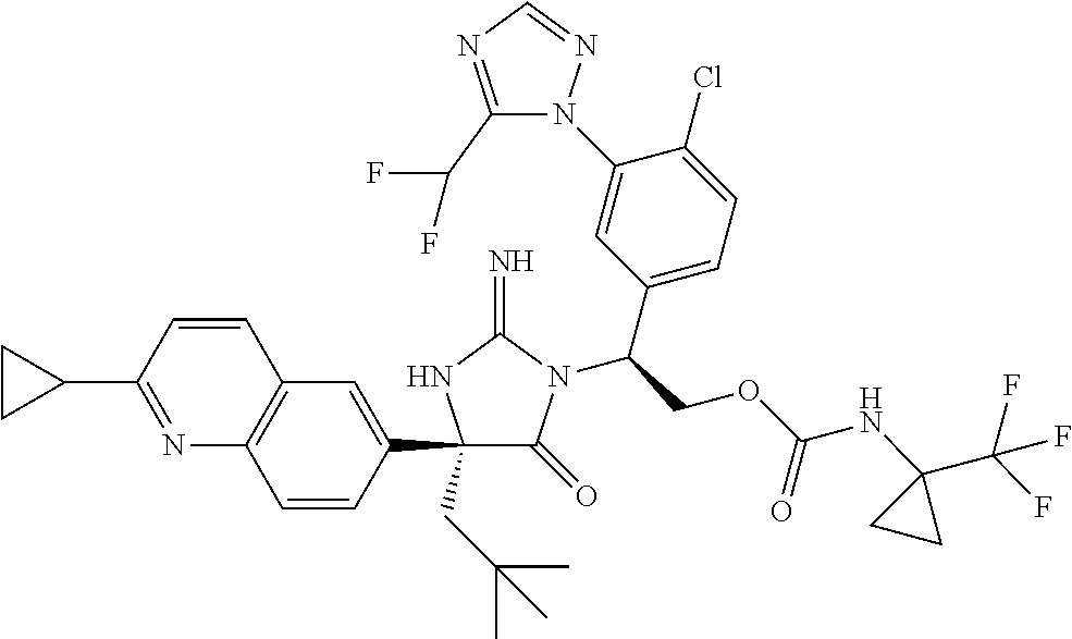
C1(C2=CC3=C(C=C2)N=C(C2CC2)C=C3)(CC(C)(C)C)C(=O)N(C(COC(NC2(C(F)(F)F)CC2)=O)C2=CC=C(Cl)C(N3C(C(F)F)=NC=N3)=C2)C(=N)N1
